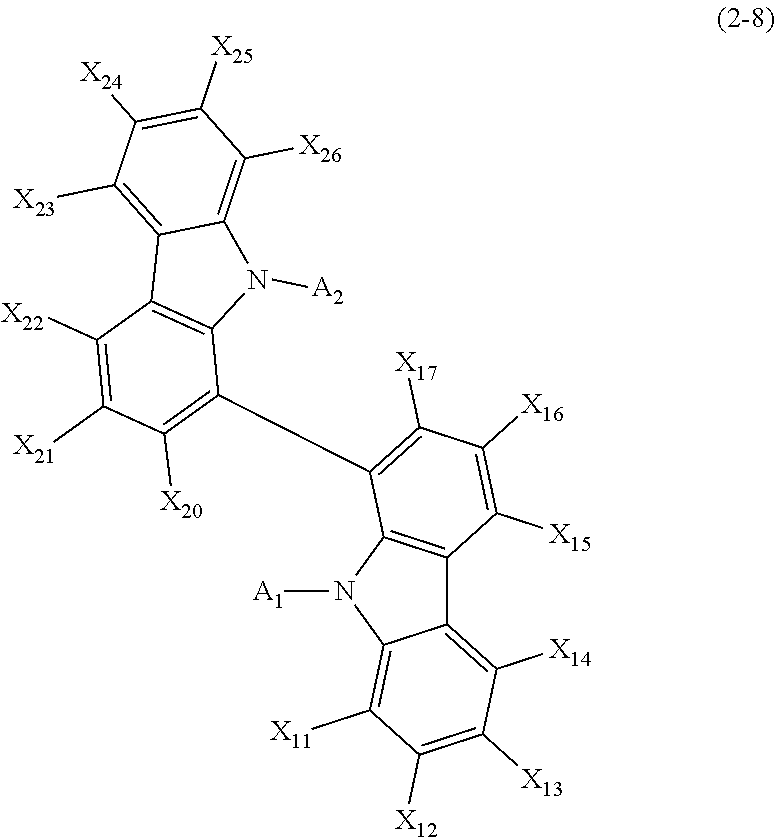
C12=C([X14])C([X13])=C([X12])C([X11])=C1N([A1])C1=C2C([X15])=C([X16])C([X17])=C1C1=C([X20])C([X21])=C([X22])C2=C1N([A2])C1=C([X26])C([X25])=C([X24])C([X23])=C12
